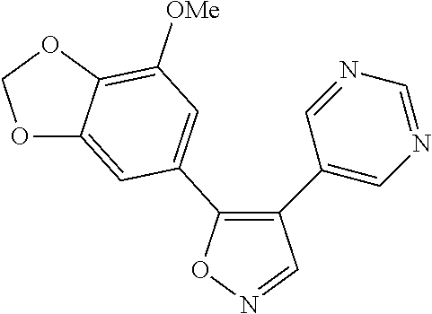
C1(C2=CN=CN=C2)=C(C2=CC([OMe])=C3C(=C2)OCO3)ON=C1
